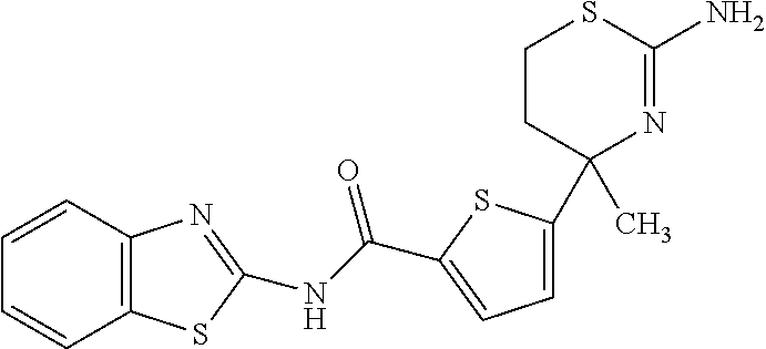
C1(C)(C2=CC=C(C(=O)NC3=NC4=C(C=CC=C4)S3)S2)N=C(N)SCC1
